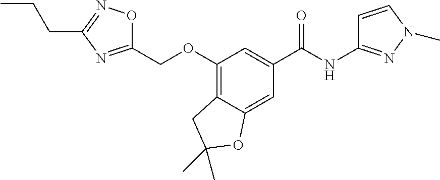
C1(COC2=C3C(=CC(C(NC4=NN(C)C=C4)=O)=C2)OC(C)(C)C3)=NC(CCC)=NO1
